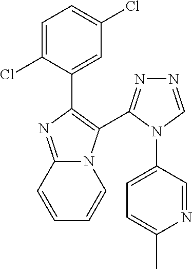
C1=C(Cl)C(C2=C(C3=NN=CN3C3=CC=C(C)N=C3)N3C(=N2)C=CC=C3)=CC(Cl)=C1
